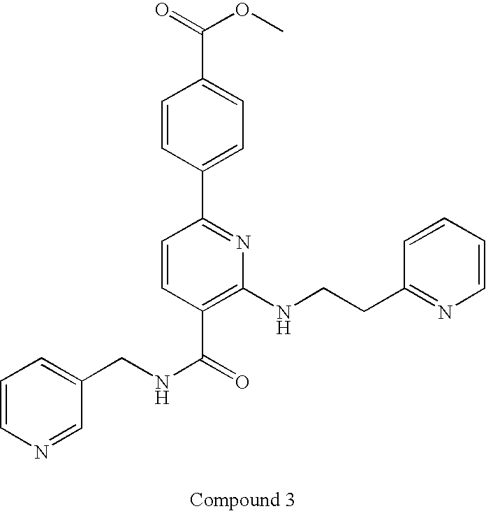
N1=CC(CNC(=O)C2=C(NCCC3=NC=CC=C3)N=C(C3=CC=C(C(OC)=O)C=C3)C=C2)=CC=C1
